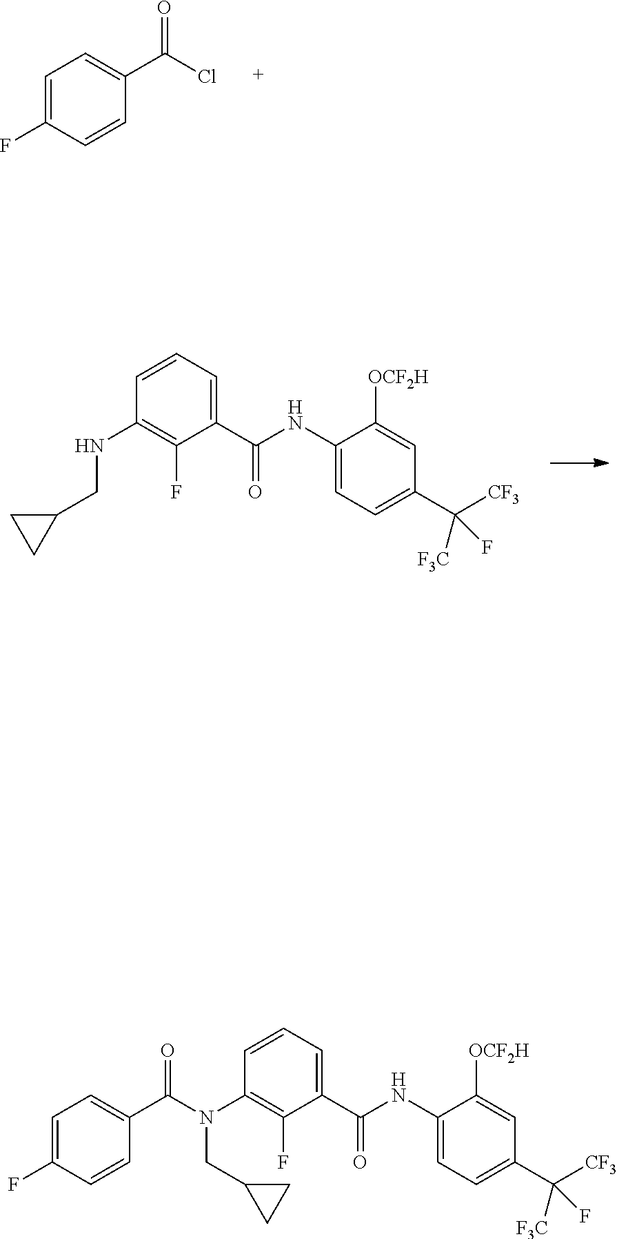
C1=C(C(=O)Cl)C=CC(F)=C1.C(C1CC1)NC1=C(F)C(C(=O)NC2=CC=C(C(F)([CF3])[F3C])C=C2[OCF2H])=CC=C1.N(CC1CC1)(C1=C(F)C(C(=O)NC2=CC=C(C(F)([CF3])[F3C])C=C2[OCF2H])=CC=C1)C(C1=CC=C(F)C=C1)=O
